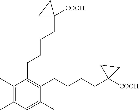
C1(CCCCC2([COOH])CC2)=C(CCCCC2([COOH])CC2)C(C)=CC(C)=C1C
